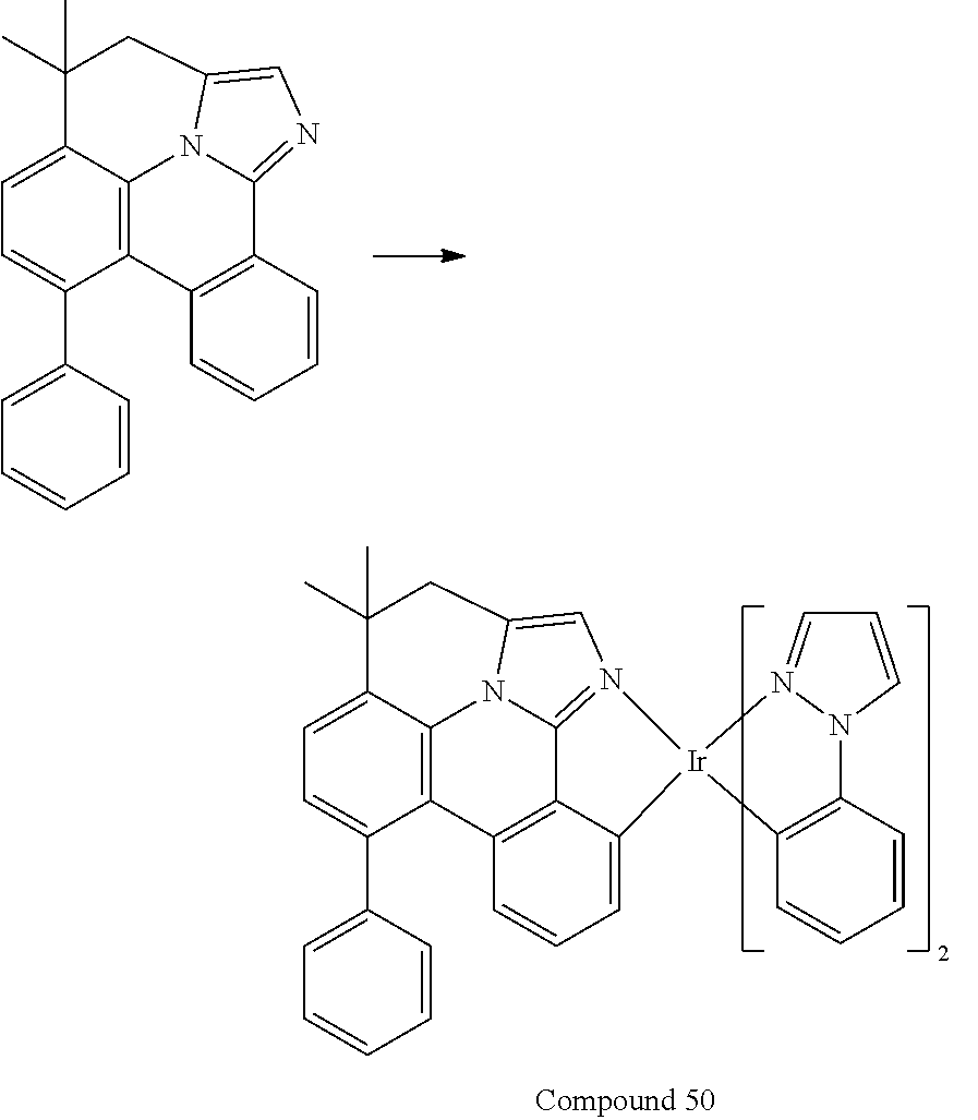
C1=C2C3=C(C(C4=CC=CC=C4)=C1)C1=C(C4=NC=C(N34)CC2(C)C)C=CC=C1.C1=C2C3=C(C(C4=CC=CC=C4)=C1)C1=C4C5=N(C=C(N35)CC2(C)C)[Ir]2(C4=CC=C1)N1=CC=CN1C1=C2C=CC=C1
